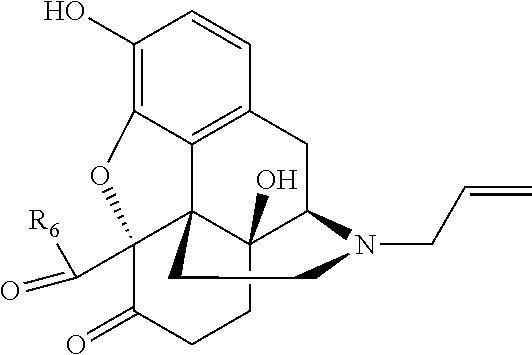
C1(O)=C2C3=C(C=C1)CC1C4(O)C3(C(C(=O)[R6])(C(=O)CC4)O2)CCN1CC=C
